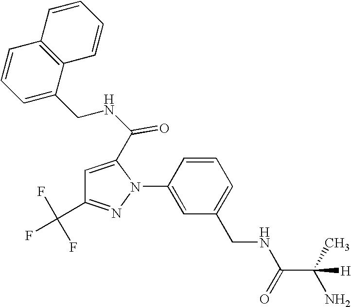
C1=CC(N2C(C(NCC3=CC=CC4=C3C=CC=C4)=O)=CC(C(F)(F)F)=N2)=CC(CNC(C(C)(N)[H])=O)=C1
